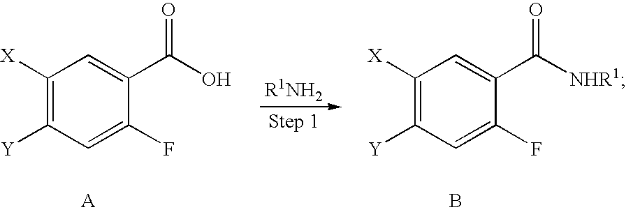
C1([X])=C([Y])C=C(F)C(C(O)=O)=C1.C1([X])=C([Y])C=C(F)C(C([NHR1])=O)=C1.B
